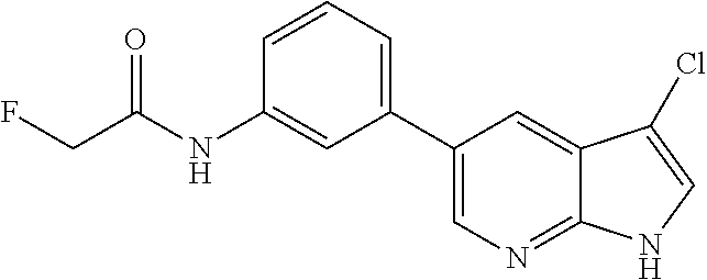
C(C(NC1=CC(C2=CN=C3C(=C2)C(Cl)=CN3)=CC=C1)=O)F
